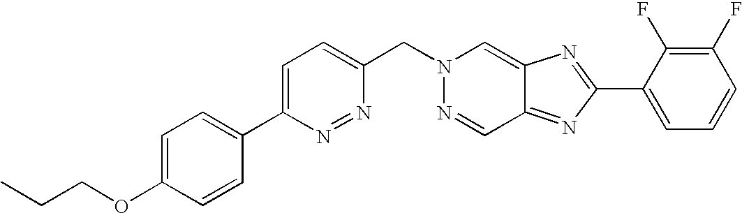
C1=C(C2=CC=C(OCCC)C=C2)N=NC(CN2N=CC3=NC(C4=CC=CC(F)=C4F)=NC3=C2)=C1
